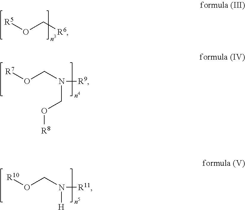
[R5]OC[R6].N(CO[R8])(CO[R7])[R9].N([H])(CO[R10])[R11]
